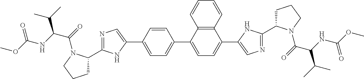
COC(=O)NC(C(C)C)C(=O)N1C(C2=NC=C(C3=CC=C(C4=CC=C(C5=CN=C(C6CCCN6C(C(C(C)C)NC(=O)OC)=O)N5)C5=C4C=CC=C5)C=C3)N2)CCC1
